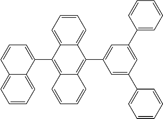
C12=C(C3=CC=CC4=CC=CC=C34)C3=CC=CC=C3C(C3=CC(C4=CC=CC=C4)=CC(C4=CC=CC=C4)=C3)=C1C=CC=C2
